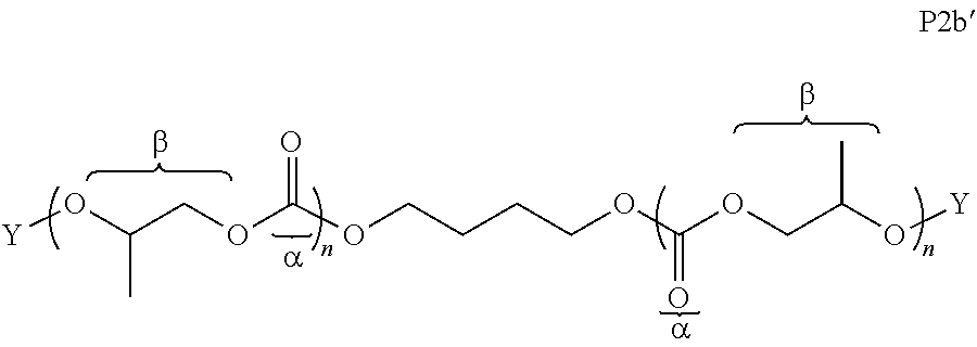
O(C(=O)OCC(O[Y])C)CCCCOC(=O)OCC(O[Y])C
